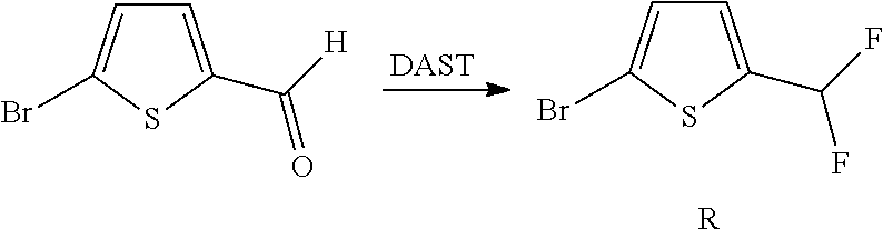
[DAST].C1=C(C(F)F)SC(Br)=C1.[R].C1=C(C([H])=O)SC(Br)=C1
